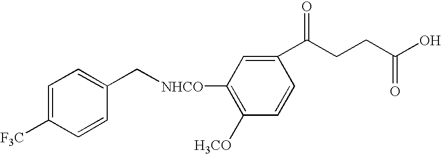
C1=CC([F3C])=CC=C1C[NHCO]C1=C([H3CO])C=CC(C(CCC(O)=O)=O)=C1
